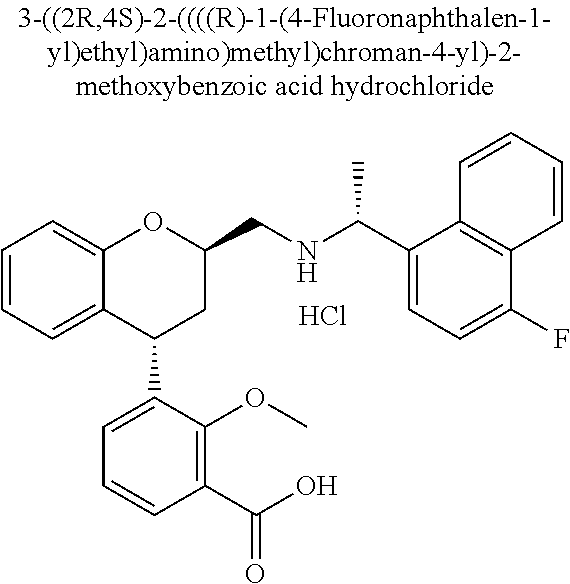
C12=CC=CC=C1C(C1=CC=CC(C(O)=O)=C1OC)CC(CNC(C)C1=CC=C(F)C3=C1C=CC=C3)O2.Cl
